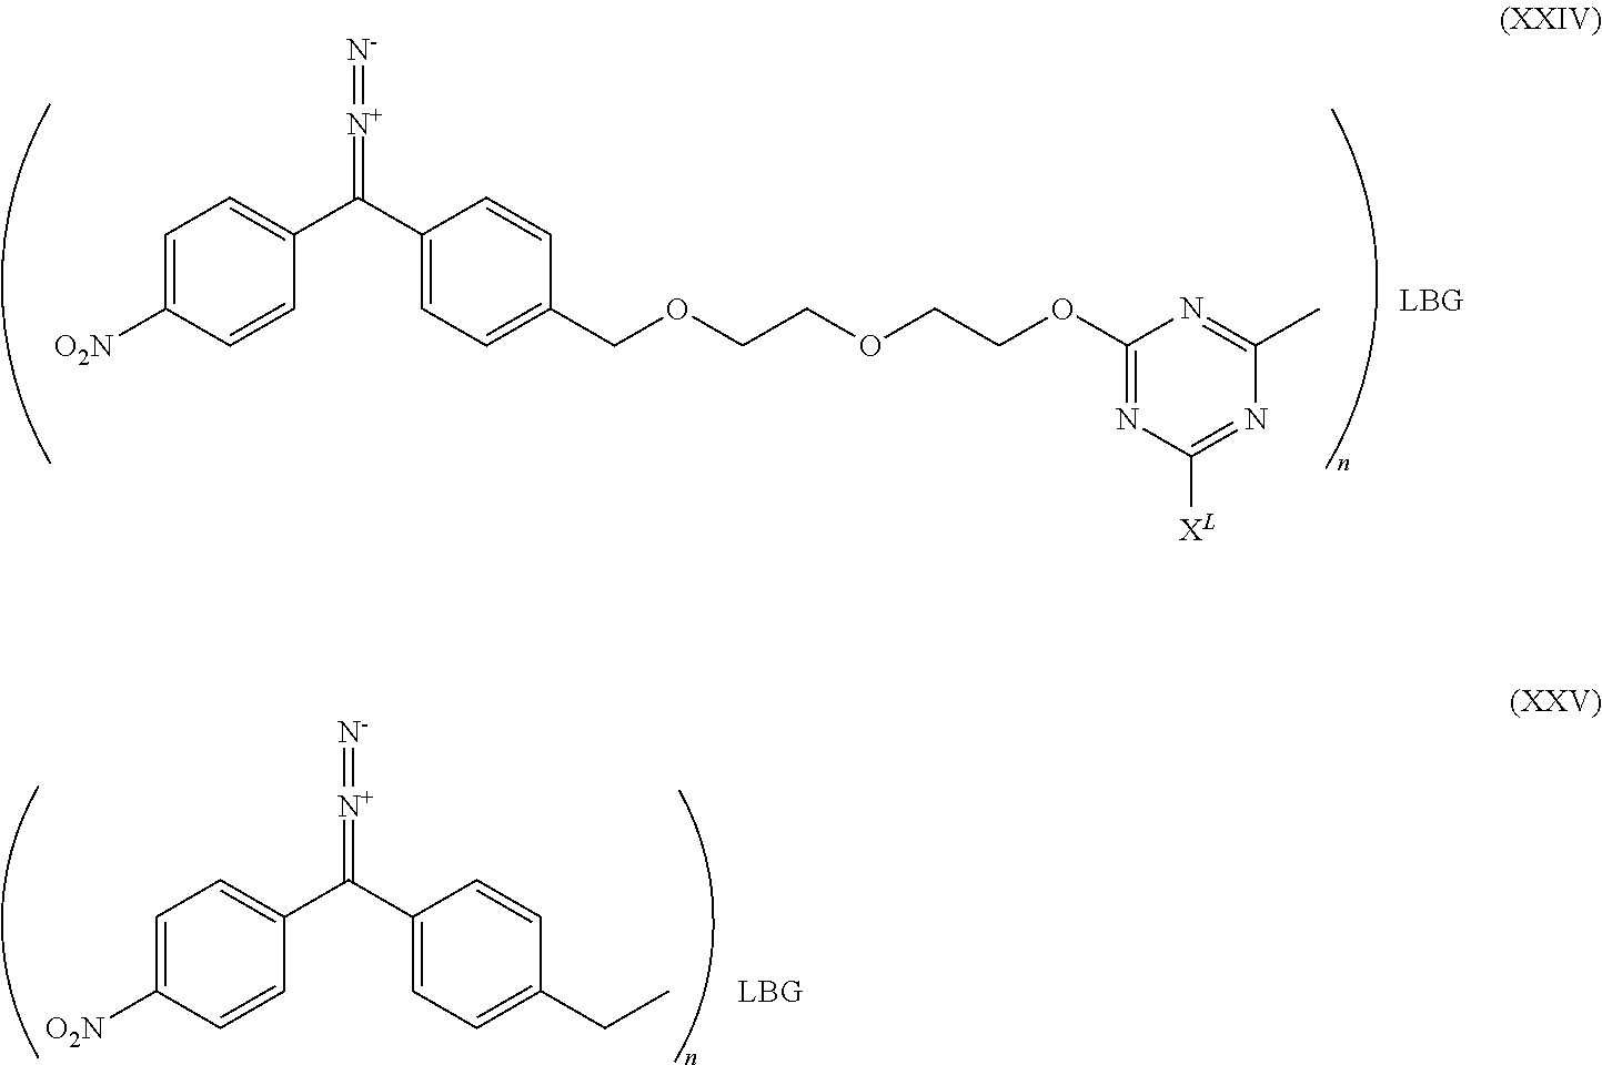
C1=C([O2N])C=CC(C(C2=CC=C(COCCOCCOC3=NC([XL])=NC(C)=N3)C=C2)=[N+]=[N-])=C1.C1=C([O2N])C=CC(C(C2=CC=C(CC)C=C2)=[N+]=[N-])=C1.[LBG]
